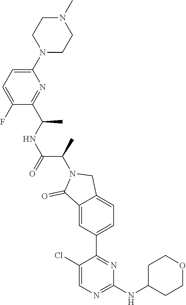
C1(N2CCN(C)CC2)=CC=C(F)C(C(C)NC(C(C)N2C(=O)C3=CC(C4=NC(NC5CCOCC5)=NC=C4Cl)=CC=C3C2)=O)=N1
